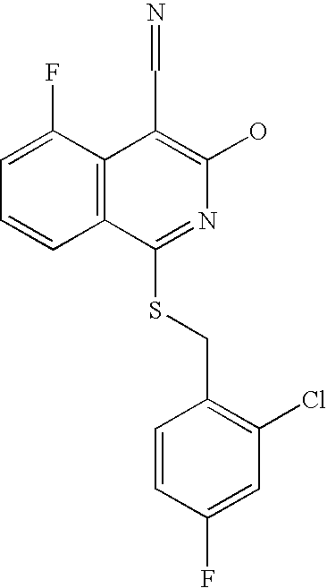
C1=C(F)C2=C(C=C1)C(SCC1=C(Cl)C=C(F)C=C1)=NC(O)=C2C=N
